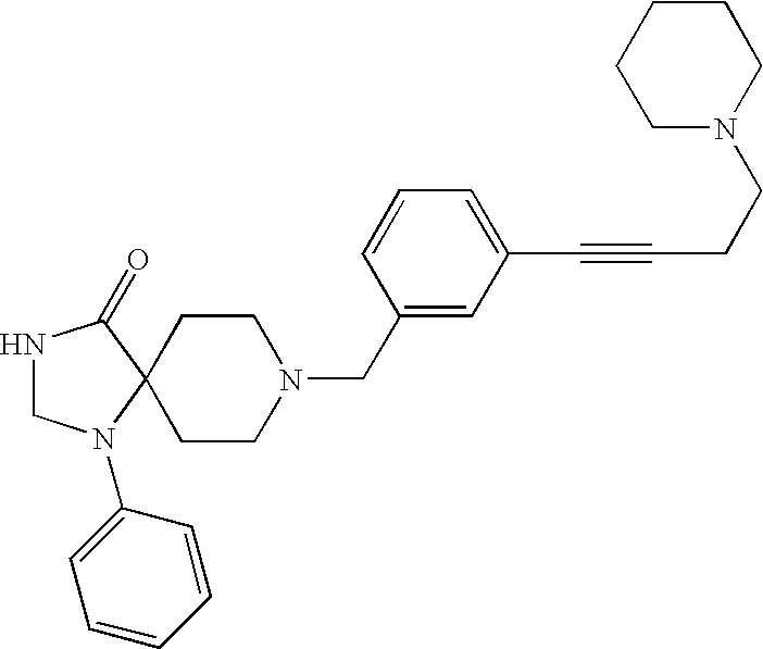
C1CN(CC2=CC(C#CCCN3CCCCC3)=CC=C2)CCC12C(=O)NCN2C1=CC=CC=C1
